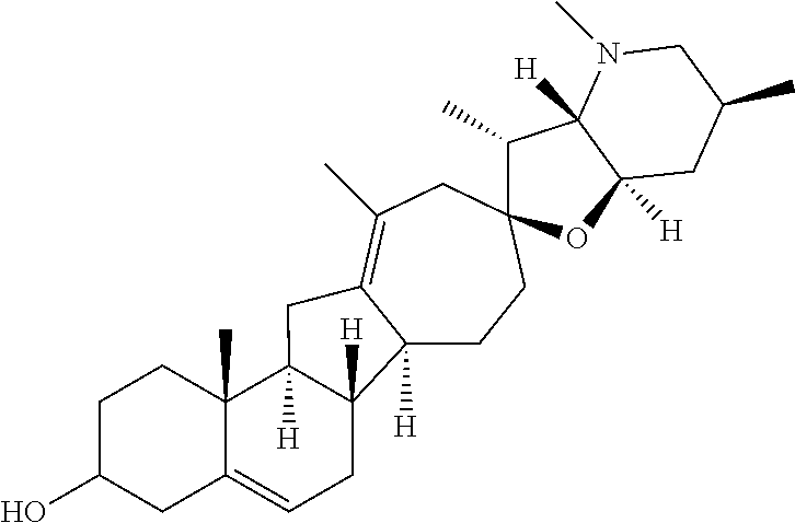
C12([H])CCC3(CC(C)=C1CC1([H])C4(C)C(=CCC21[H])CC(O)CC4)C(C)C1([H])C([H])(O3)CC(C)CN1C
